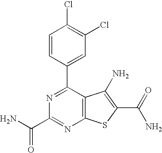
C1(C2=CC(Cl)=C(Cl)C=C2)=NC(C(N)=O)=NC2=C1C(N)=C(C(N)=O)S2
